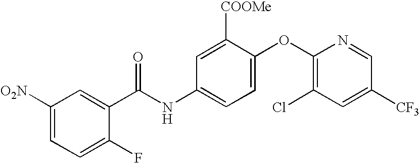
C1([O2N])=CC=C(F)C(C(NC2=CC=C(OC3=C(Cl)C=C([CF3])C=N3)C([COOMe])=C2)=O)=C1
